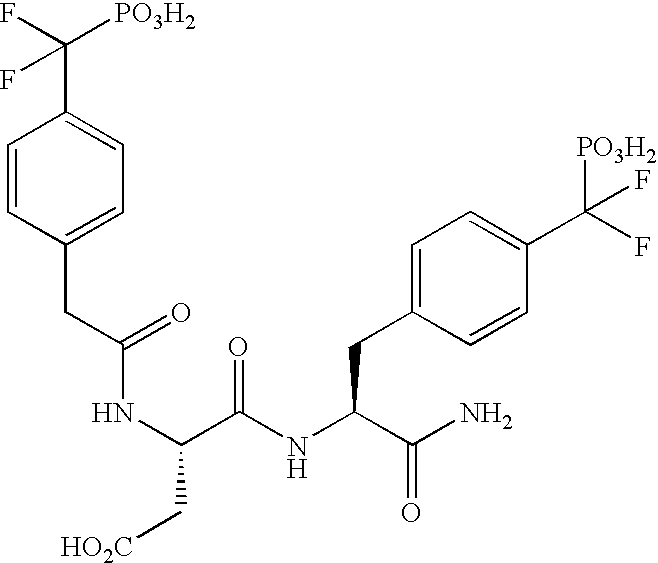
C1=CC(CC(NC(C[HO2C])C(NC(C(N)=O)CC2=CC=C(C([PO3H2])(F)F)C=C2)=O)=O)=CC=C1C(F)([PO3H2])F
